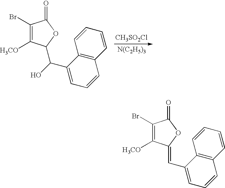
[CH3SO2Cl].[N(C2H5)3].C1(Br)=C([H3CO])C(C(O)C2=CC=CC3=C2C=CC=C3)OC1=O.C1(Br)=C([H3CO])C(=CC2=CC=CC3=C2C=CC=C3)OC1=O
